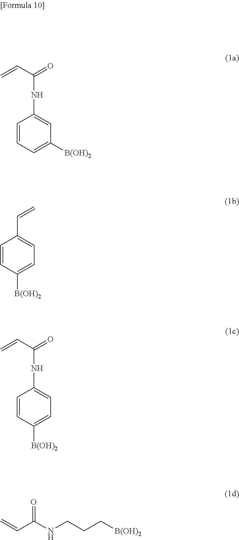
C=CC(=O)NC1=CC([B(OH)2])=CC=C1.C1=CC([B(OH)2])=CC=C1C=C.C=CC(=O)NC1=CC=C([B(OH)2])C=C1.C=CC(NCCC[B(OH)2])=O
